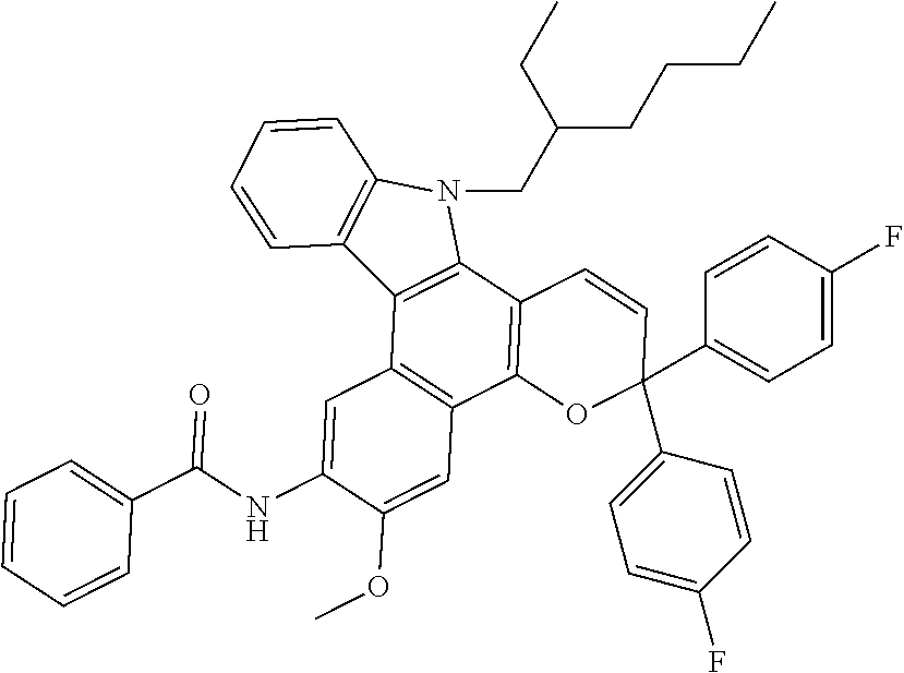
C12=C(C3=C(C4=C1C=C(NC(=O)C1=CC=CC=C1)C(OC)=C4)OC(C1=CC=C(F)C=C1)(C1=CC=C(F)C=C1)C=C3)N(CC(CCCC)CC)C1=C2C=CC=C1
